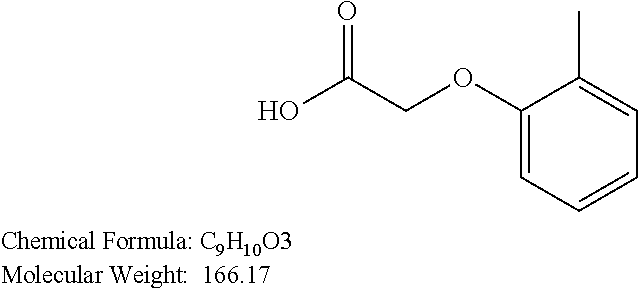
OC(COC1=CC=CC=C1C)=O
